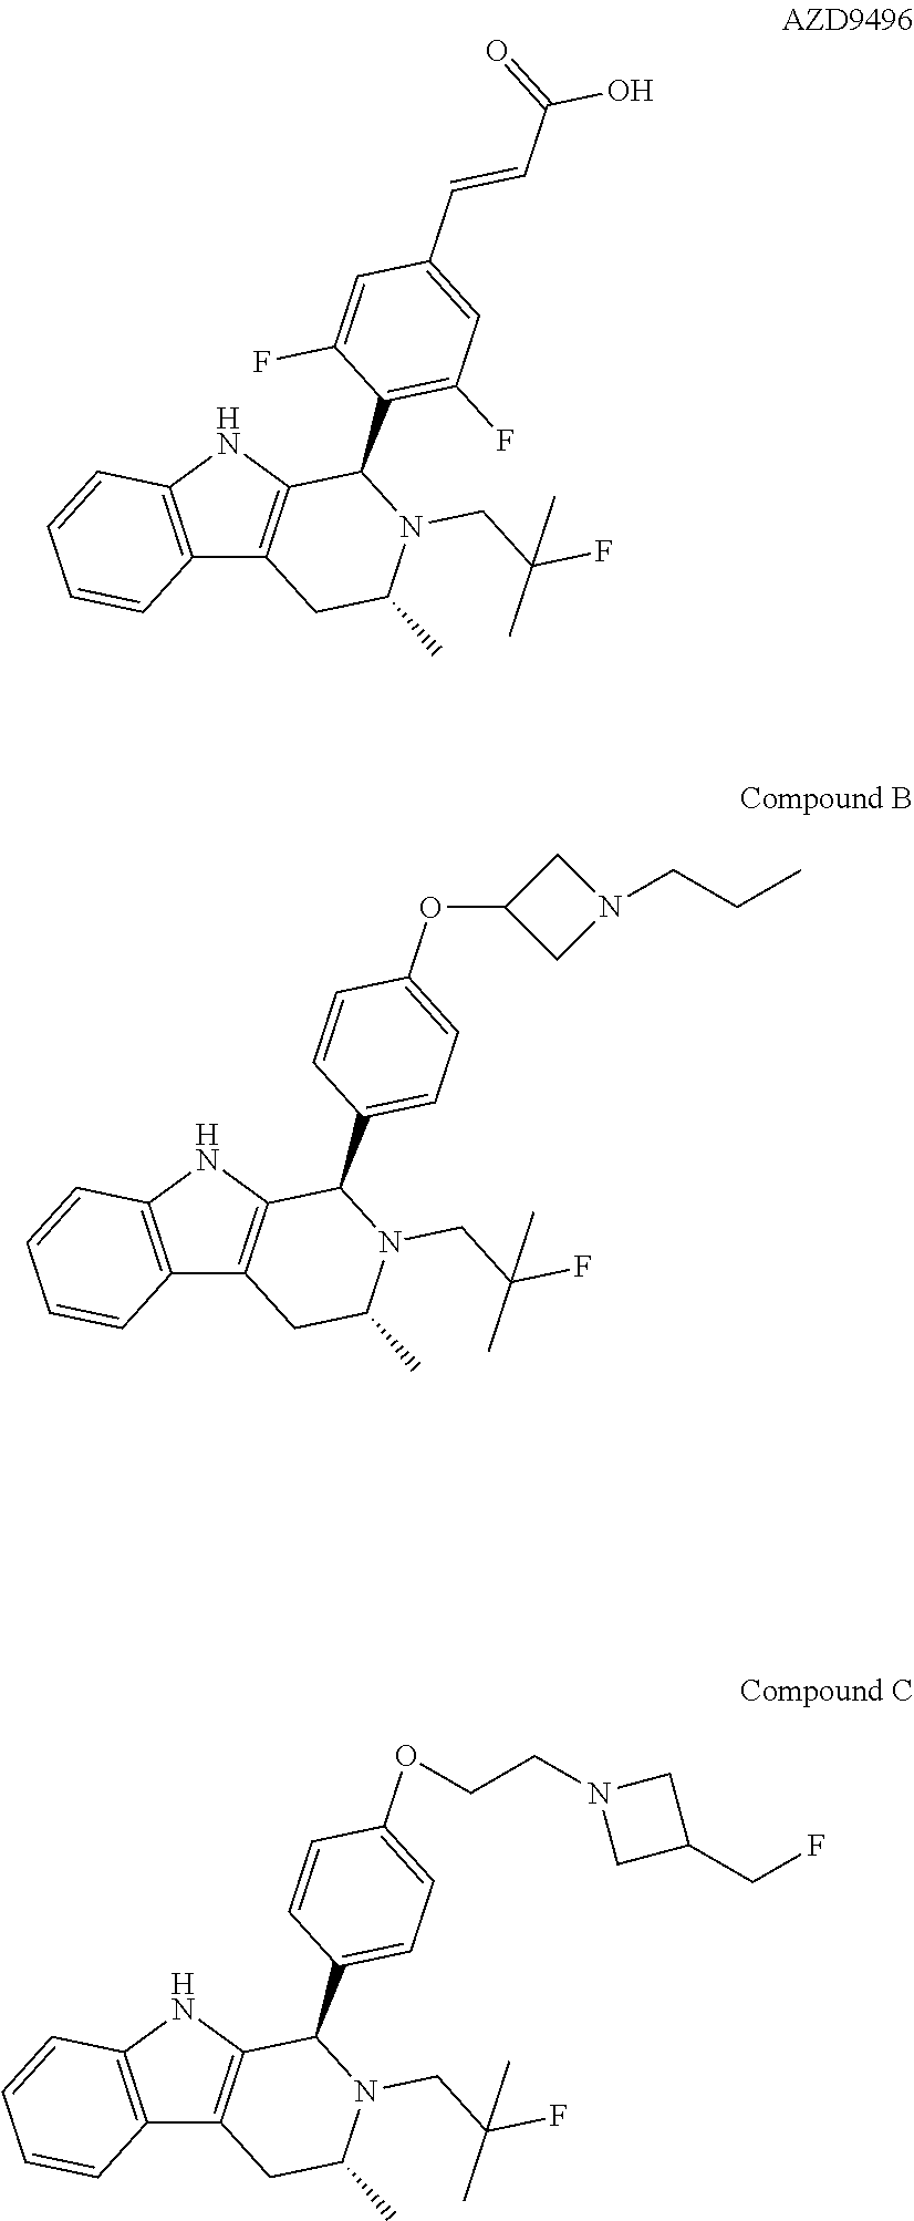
C12=C(NC3=C1CC(C)N(CC(F)(C)C)C3C1=C(F)C=C(C=CC(O)=O)C=C1F)C=CC=C2.C12=C(NC3=C1CC(C)N(CC(F)(C)C)C3C1=CC=C(OC3CN(CCC)C3)C=C1)C=CC=C2.C12=C(NC3=C1CC(C)N(CC(F)(C)C)C3C1=CC=C(OCCN3CC(CF)C3)C=C1)C=CC=C2
